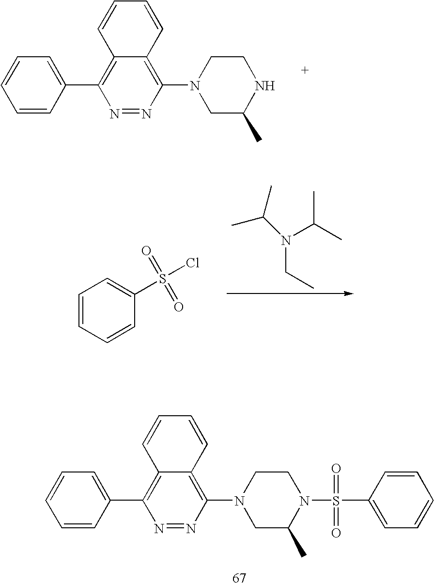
N1=NC(N2CC(C)N(S(=O)(=O)C3=CC=CC=C3)CC2)=C2C(=C1C1=CC=CC=C1)C=CC=C2.N1=NC(N2CC(C)NCC2)=C2C(=C1C1=CC=CC=C1)C=CC=C2.C1=CC=CC(S(Cl)(=O)=O)=C1.N(CC)(C(C)C)C(C)C
